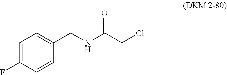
C1=C(F)C=CC(CNC(CCl)=O)=C1
